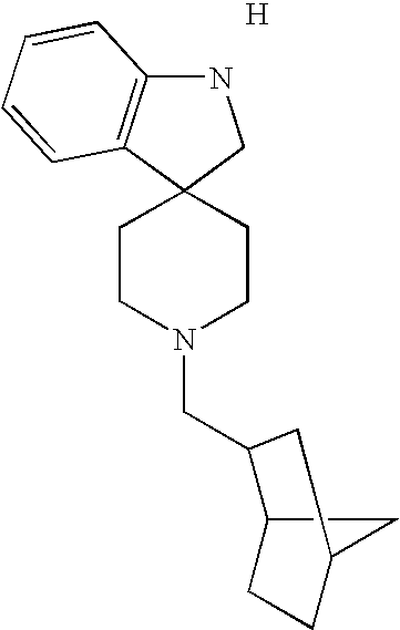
C1CN(CC2C3CCC(C3)C2)CCC12CNC1=C2C=CC=C1.[H]
